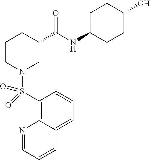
C1(S(N2CC(C(NC3CCC(O)CC3)=O)CCC2)(=O)=O)=C2C(=CC=C1)C=CC=N2
